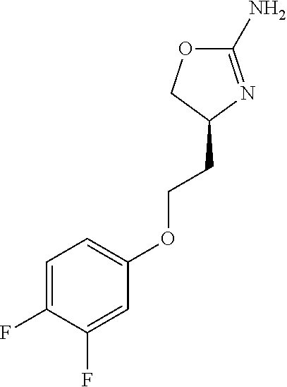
C1(N)=NC(CCOC2=CC=C(F)C(F)=C2)CO1
